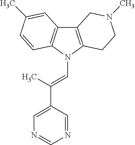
C12=C(N(C=C(C3=CN=CN=C3)C)C3=C1C=C(C)C=C3)CCN(C)C2
